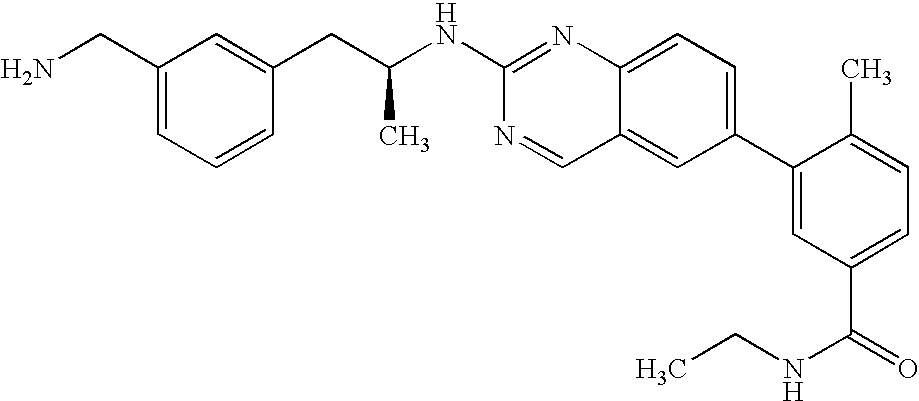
C1(CN)=CC=CC(CC(NC2=NC3=CC=C(C4=CC(C(=O)NCC)=CC=C4C)C=C3C=N2)C)=C1
